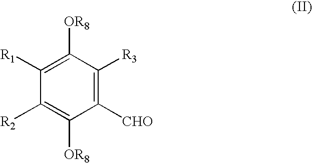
C1([OR8])=C([R1])C([R2])=C([OR8])C([CHO])=C1[R3]
